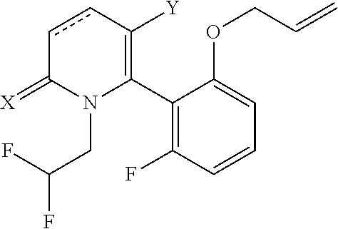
C1(C2=C([Y])ccC(=[X])N2CC(F)F)=C(F)C=CC=C1OCC=C
